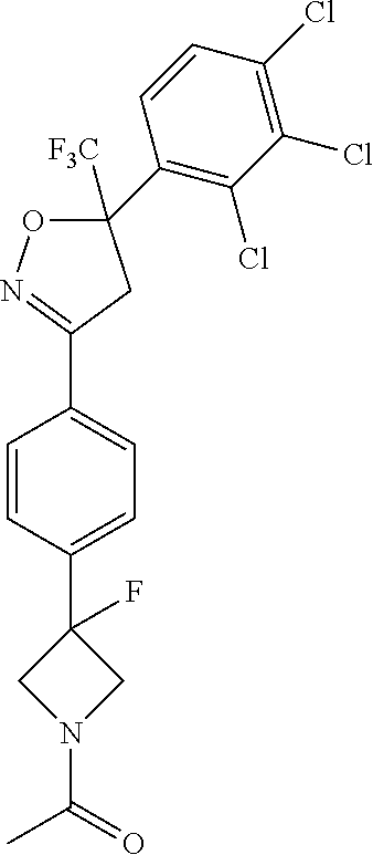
C1=CC(C2(F)CN(C(C)=O)C2)=CC=C1C1=NOC(C2=C(Cl)C(Cl)=C(Cl)C=C2)([F3C])C1
